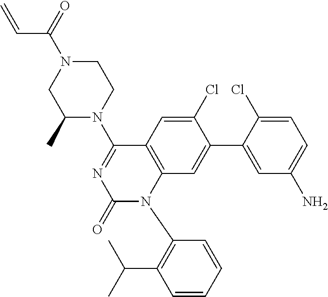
C1(Cl)=CC2=C(C=C1C1=CC(N)=CC=C1Cl)N(C1=C(C(C)C)C=CC=C1)C(=O)N=C2N1CCN(C(=O)C=C)CC1C
